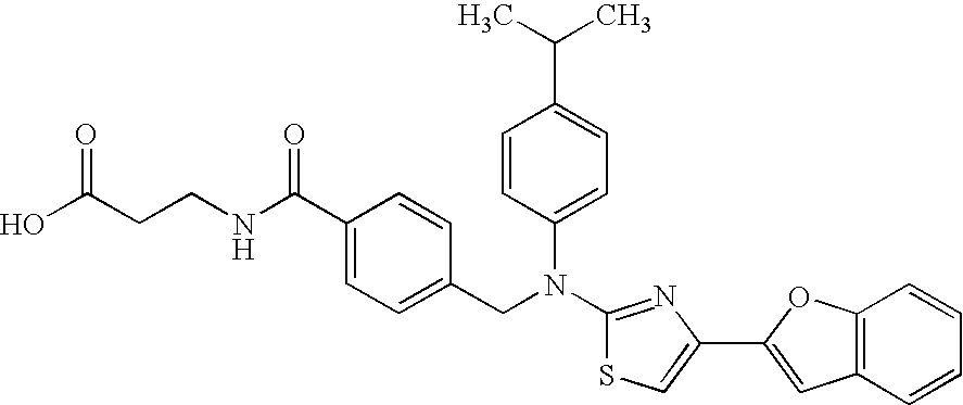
C(CCNC(C1=CC=C(CN(C2=CC=C(C(C)C)C=C2)C2=NC(C3=CC4=C(C=CC=C4)O3)=CS2)C=C1)=O)(O)=O
